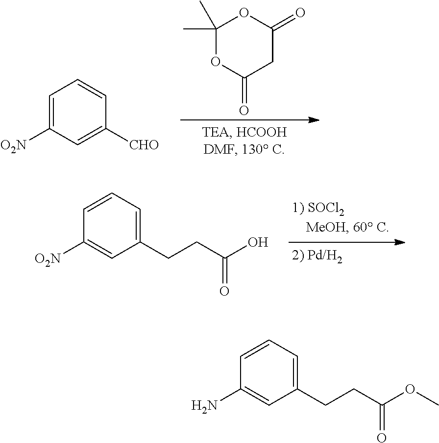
O1C(=O)CC(=O)OC1(C)C.C1=C([O2N])C=C([CHO])C=C1.C1([O2N])=CC(CCC(=O)O)=CC=C1.O(C)C(CCC1=CC=CC(N)=C1)=O
